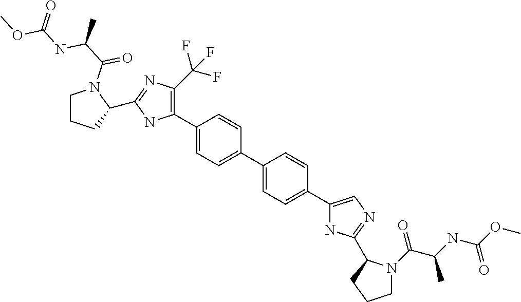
C1(C2=C(C(F)(F)F)N=C(C3CCCN3C(C(C)NC(OC)=O)=O)N2)=CC=C(C2=CC=C(C3=CN=C(C4N(C(C(NC(OC)=O)C)=O)CCC4)N3)C=C2)C=C1
